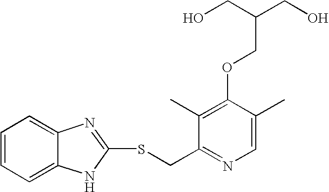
C1=CC=C2C(=C1)N=C(SCC1=NC=C(C)C(OCC(CO)CO)=C1C)N2
